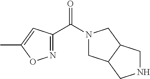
N1(C(C2=NOC(C)=C2)=O)CC2C(C1)CNC2
